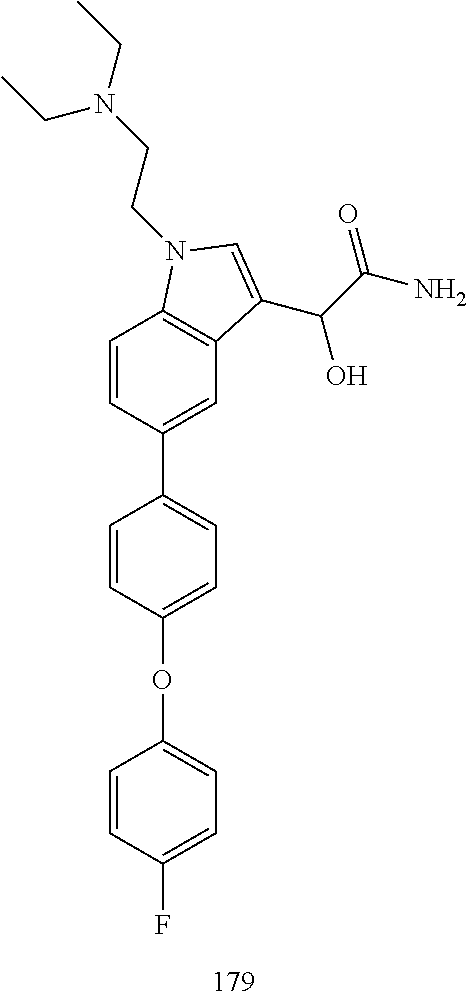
C1=CC(OC2=CC=C(F)C=C2)=CC=C1C1=CC2=C(C=C1)N(CCN(CC)CC)C=C2C(C(N)=O)O
